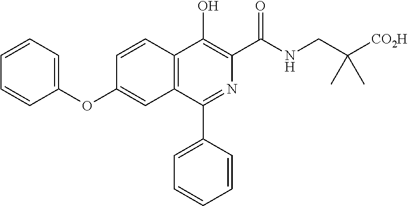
C1=CC=C(OC2=CC3=C(C=C2)C(O)=C(C(NCC([CO2H])(C)C)=O)N=C3C2=CC=CC=C2)C=C1
